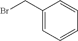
C1(CBr)=CC=CC=C1
